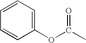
C1=CC=C(OC(C)=O)C=C1
